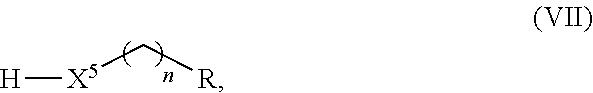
[H][X5]C[R]
